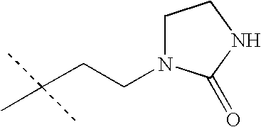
C1N(CCC(C)(C)C)C(=O)NC1
